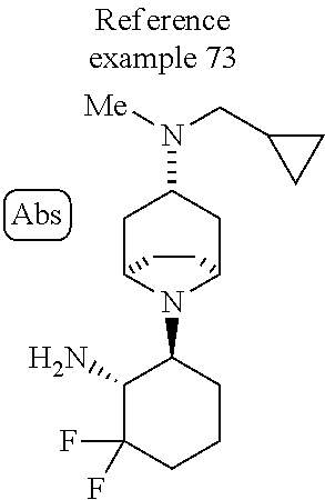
NC1C(F)(F)CCCC1N1C2CC(N([Me])CC3CC3)CC1CC2
